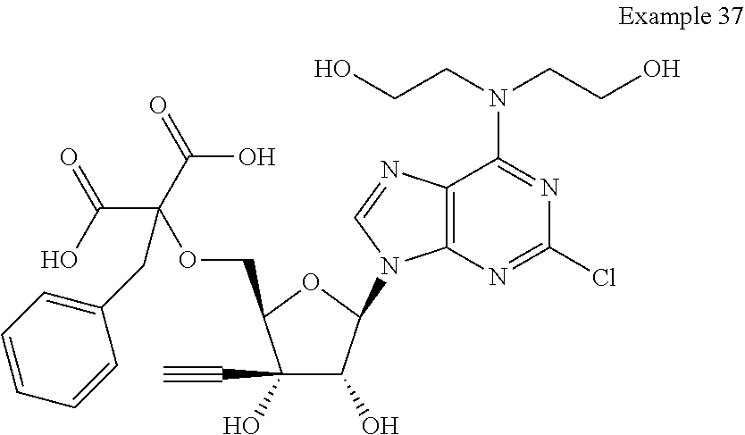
C1(C#C)(O)C(O)C(N2C3=C(C(N(CCO)CCO)=NC(Cl)=N3)N=C2)OC1COC(C(=O)O)(C(O)=O)CC1=CC=CC=C1
